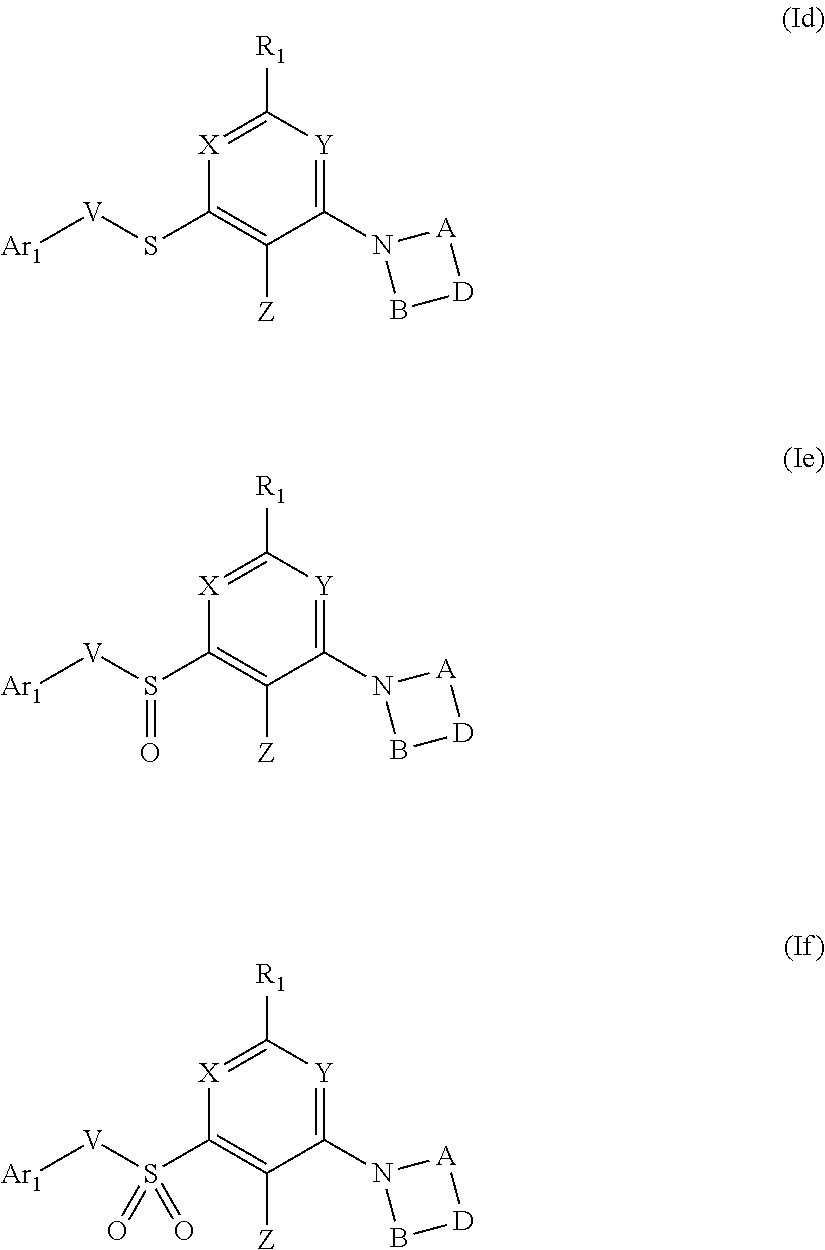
C1(N2B[D][A]2)=[Y]C([R1])=[X]C(S[V][Ar1])=C1[Z].C1(N2B[D][A]2)=[Y]C([R1])=[X]C(S([V][Ar1])=O)=C1[Z].C1(N2B[D][A]2)=[Y]C([R1])=[X]C(S([V][Ar1])(=O)=O)=C1[Z]
